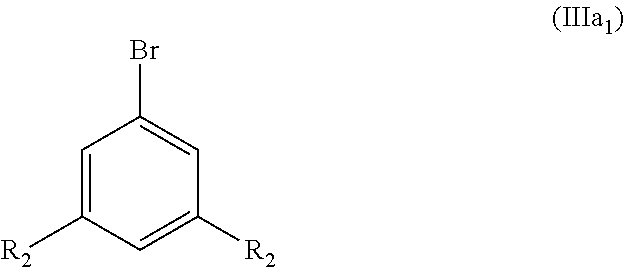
C1=C([R2])C=C([R2])C=C1Br
